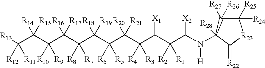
C(C(C(C(C(C(C(C(C(C(C(C(N([H])C1([R28])C([R27])([R26])C([R25])([R24])[R23]C1=[R22])[X2])([R2])[R1])[X1])([R4])[R3])([R20])[R21])([R6])[R5])([R18])[R19])([R8])[R7])([R16])[R17])([R10])[R9])([R14])[R15])([R13])([R12])[R11]
